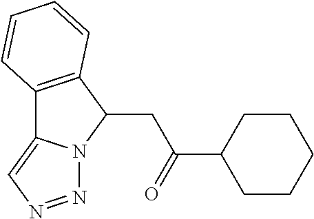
C12=C(C(CC(=O)C3CCCCC3)N3C1=CN=N3)C=CC=C2
